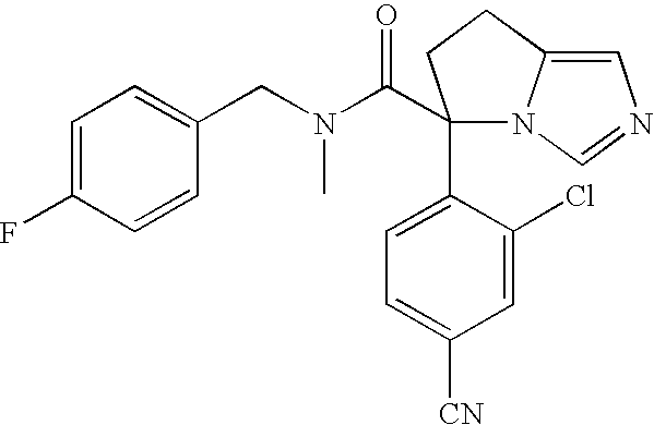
C1=C(Cl)C(C2(C(N(CC3=CC=C(F)C=C3)C)=O)N3C(=CN=C3)CC2)=CC=C1[CN]
